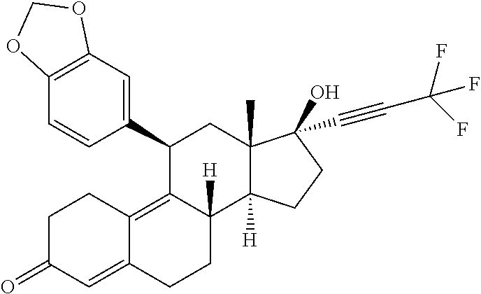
C12=C(C=C(C3C4=C5C(=CC(=O)CC5)CCC4([H])C4([H])C(C)(C3)C(O)(C#CC(F)(F)F)CC4)C=C1)OCO2
